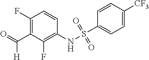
N(S(C1=CC=C([CF3])C=C1)(=O)=O)C1=C(F)C(C(=O)[H])=C(F)C=C1
